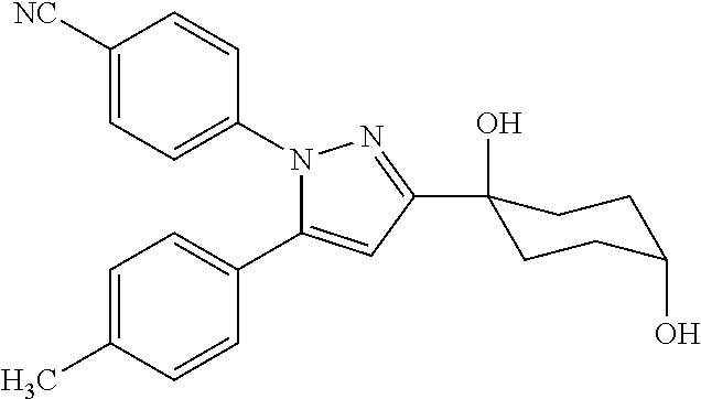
C1([NC])=CC=C(N2C(C3=CC=C(C)C=C3)=CC(C3(O)CCC(O)CC3)=N2)C=C1
